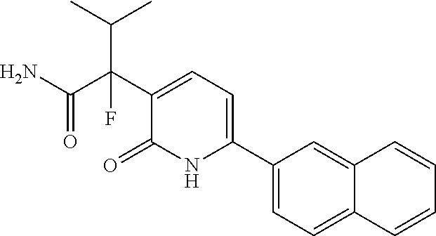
C(C(C1=CC=C(C2=CC=C3C(=C2)C=CC=C3)NC1=O)(C(N)=O)F)(C)C
